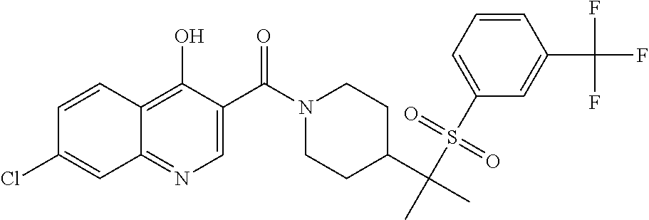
C1(C(=O)N2CCC(C(C)(S(=O)(=O)C3=CC=CC(C(F)(F)F)=C3)C)CC2)=CN=C2C(=C1O)C=CC(Cl)=C2
